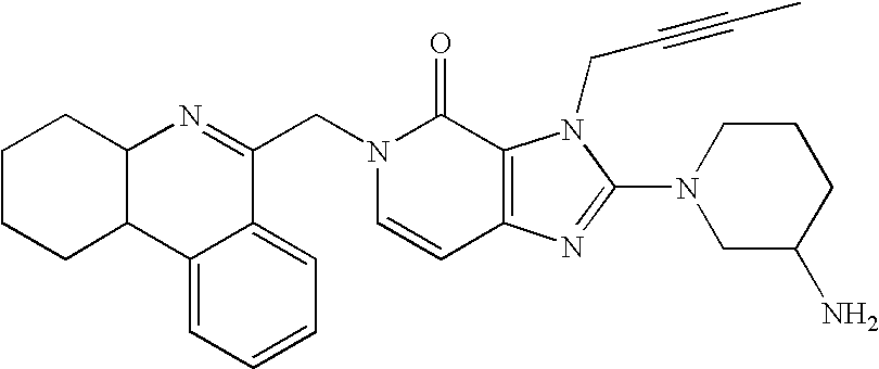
C1=CC2=C(C(=O)N1CC1=NC3C(C4=CC=CC=C14)CCCC3)N(CC#CC)C(N1CC(N)CCC1)=N2
